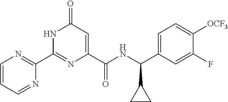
C1(C2=NC=CC=N2)=NC(C(NC(C2=CC=C([OCF3])C(F)=C2)C2CC2)=O)=CC(=O)N1
